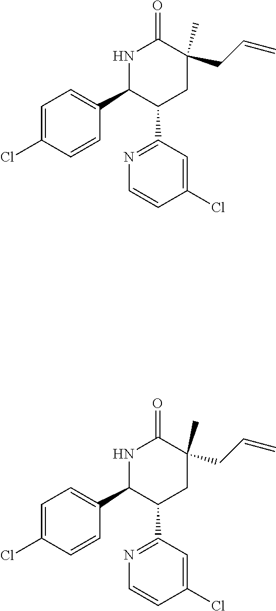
C1(C2=CC=C(Cl)C=C2)C(C2=NC=CC(Cl)=C2)CC(C)(CC=C)C(=O)N1.C1(C2=CC=C(Cl)C=C2)C(C2=NC=CC(Cl)=C2)CC(C)(CC=C)C(=O)N1
